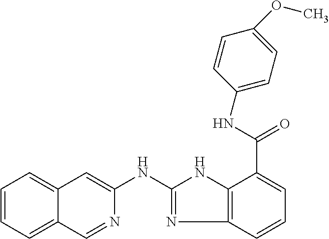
C1=CC=C2C(=C1)C=C(NC1=NC3=C(N1)C(C(NC1=CC=C(OC)C=C1)=O)=CC=C3)N=C2
